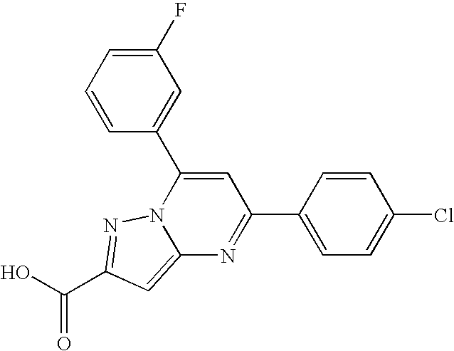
O=C(O)C1=NN2C(=C1)N=C(C1=CC=C(Cl)C=C1)C=C2C1=CC(F)=CC=C1
